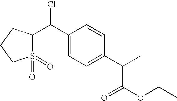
C1(C(C2S(=O)(=O)CCC2)Cl)=CC=C(C(C(OCC)=O)C)C=C1
